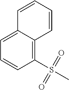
C1(S(C)(=O)=O)=C2C(=CC=C1)C=CC=C2
